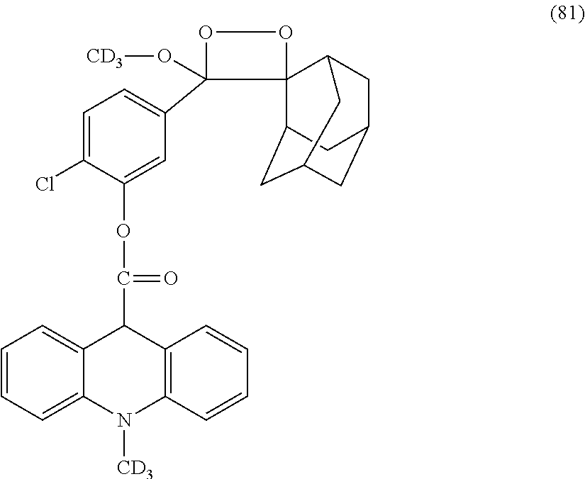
C1=CC=C2C(=C1)C(C(=O)OC1=CC(C3(O[CD3])OOC34C3CC5CC(CC4C5)C3)=CC=C1Cl)C1=C(N2[CD3])C=CC=C1
